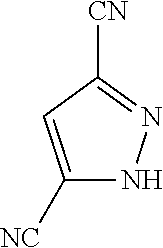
[CN]C1=NNC([NC])=C1
